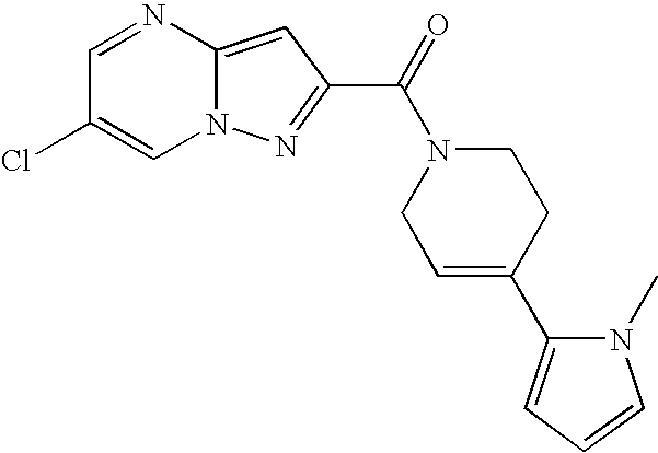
C1=NC2=CC(C(=O)N3CC=C(C4=CC=CN4C)CC3)=NN2C=C1Cl
